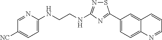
C1(C2=NC(NCCNC3=CC=C([NC])C=N3)=NS2)=CC=C2C(=C1)C=CC=N2
